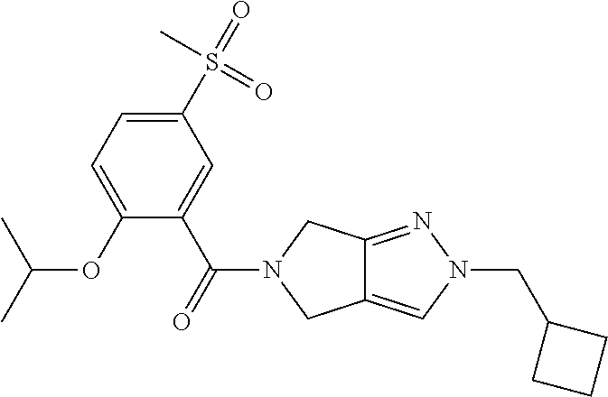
O(C1=CC=C(S(=O)(C)=O)C=C1C(=O)N1CC2=CN(CC3CCC3)N=C2C1)C(C)C
